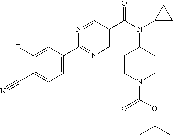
C1(F)=CC(C2=NC=C(C(N(C3CC3)C3CCN(C(=O)OC(C)C)CC3)=O)C=N2)=CC=C1C#N
